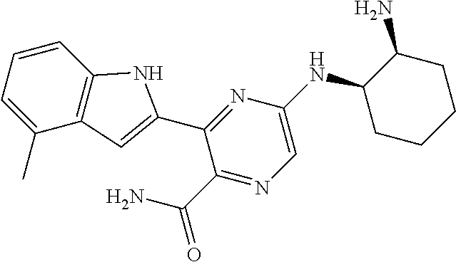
C1=CC2=C(C(C)=C1)C=C(C1=NC(NC3C(N)CCCC3)=CN=C1C(N)=O)N2
